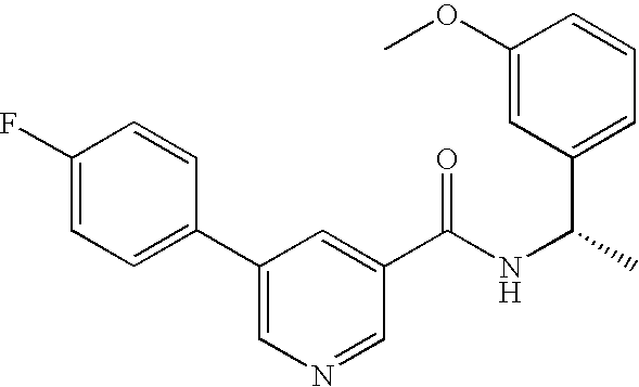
C1=C(F)C=CC(C2=CN=CC(C(NC(C)C3=CC=CC(OC)=C3)=O)=C2)=C1
